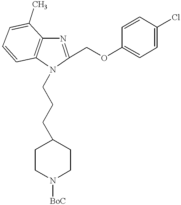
C1(COC2=CC=C(Cl)C=C2)=NC2=C(C=CC=C2C)N1CCCC1CCN([BoC])CC1
